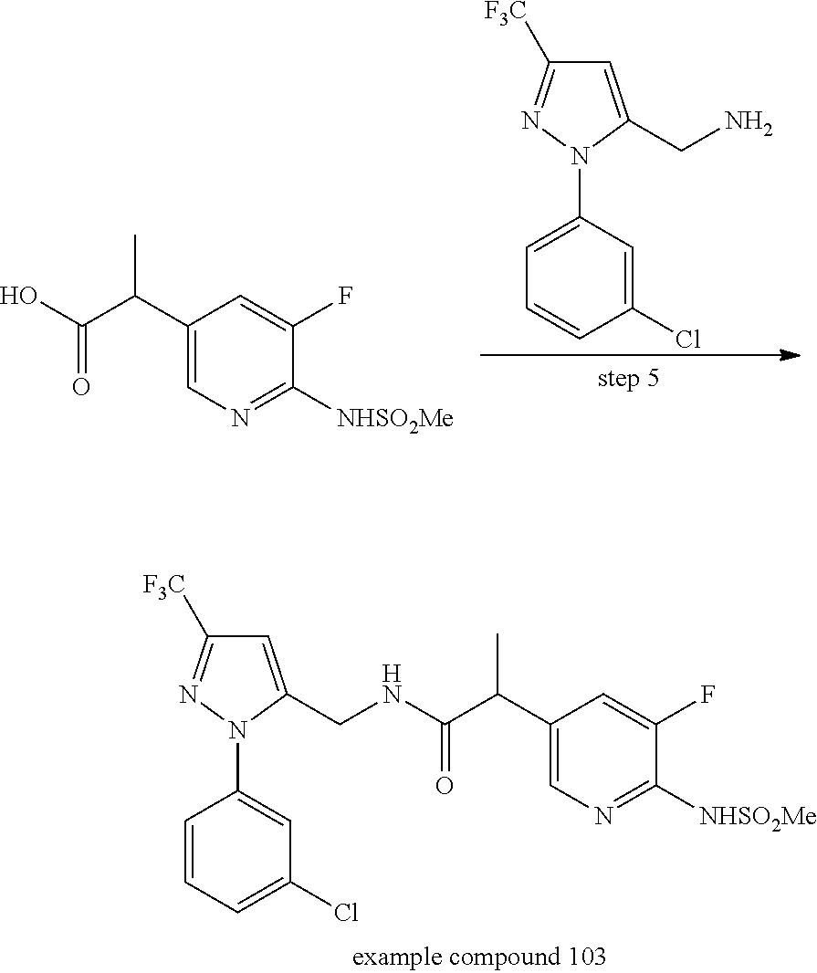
C1=C(N2C(CN)=CC([F3C])=N2)C=C(Cl)C=C1.C1(C(C(O)=O)C)=CN=C([NHSO2Me])C(F)=C1.C1=CC=C(Cl)C=C1N1C(CNC(C(C2=CN=C([NHSO2Me])C(F)=C2)C)=O)=CC([F3C])=N1
